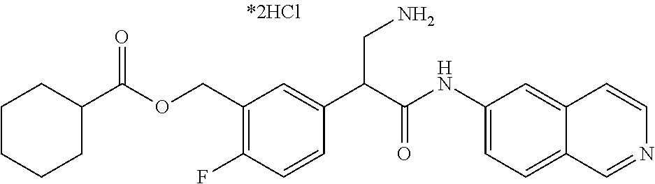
C1(F)=C(COC(C2CCCCC2)=O)C=C(C(C(NC2=CC=C3C(=C2)C=CN=C3)=O)CN)C=C1
